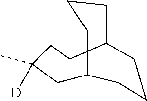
C1C2CCCC(CCC1([D])C)CCC2
